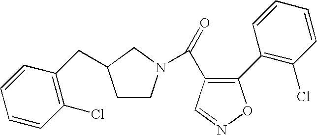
O=C(C1=C(C2=C(Cl)C=CC=C2)ON=C1)N1CCC(CC2=C(Cl)C=CC=C2)C1
